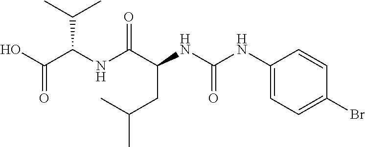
C(C)(CC(NC(=O)NC1=CC=C(Br)C=C1)C(NC(C(O)=O)C(C)C)=O)C
